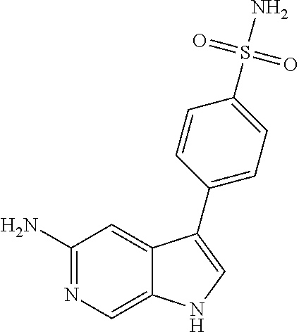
C1(N)=NC=C2C(=C1)C(C1=CC=C(S(=O)(=O)N)C=C1)=CN2
